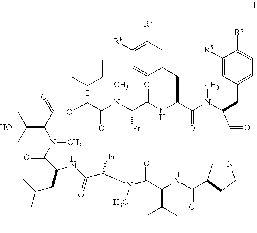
C(C1C(=O)OC(C(CC)C)C(=O)N(C)C([iPr])C(=O)NC(CC2=CC([R7])=C([R8])C=C2)C(=O)N(C)C(CC2=CC=C([R6])C([R5])=C2)C(=O)N2CC(C(=O)NC(C(CC)C)C(=O)N(C)C([iPr])C(=O)NC(CC(C)C)C(=O)N1C)CC2)(C)(C)O
